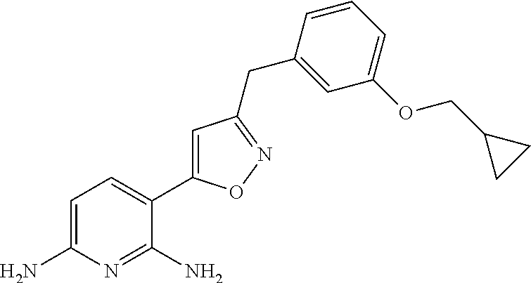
C1=C(N)N=C(N)C(C2=CC(CC3=CC(OCC4CC4)=CC=C3)=NO2)=C1
